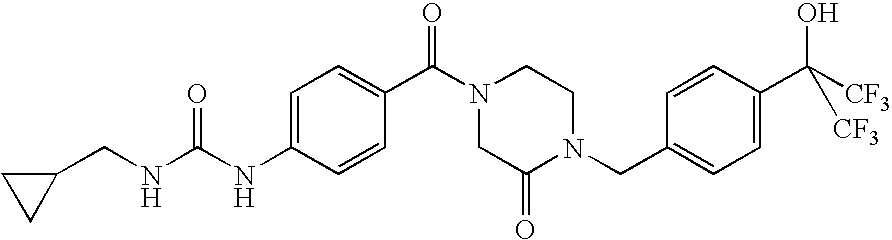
N(C1=CC=C(C(N2CC(=O)N(CC3=CC=C(C([CF3])(O)[CF3])C=C3)CC2)=O)C=C1)C(=O)NCC1CC1
